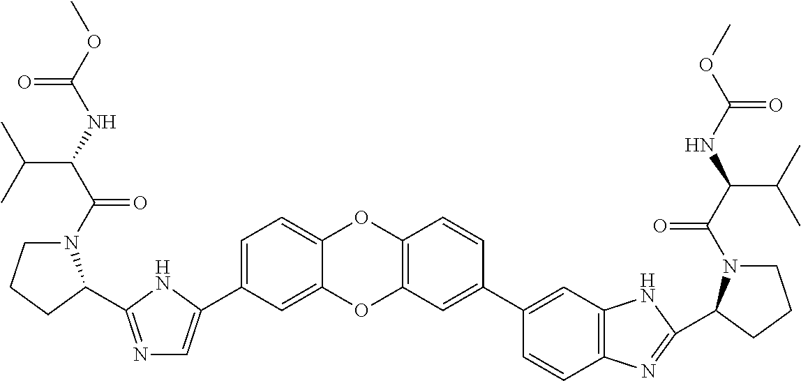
C1(C2=CN=C(C3N(C(=O)C(C(C)C)NC(=O)OC)CCC3)N2)=CC=C2OC3=C(C=C(C4=CC5=C(C=C4)N=C(C4N(C(=O)C(NC(=O)OC)C(C)C)CCC4)N5)C=C3)OC2=C1
